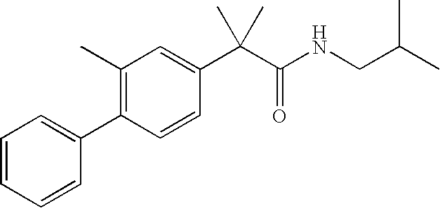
C1=CC=CC(C2=C(C)C=C(C(C(=O)NCC(C)C)(C)C)C=C2)=C1
